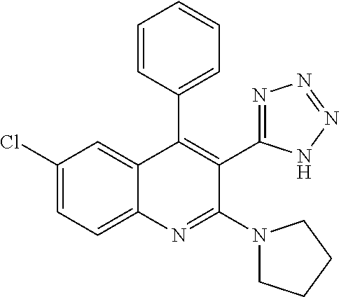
C1=CC(C2=C(C3=NN=NN3)C(N3CCCC3)=NC3=CC=C(Cl)C=C32)=CC=C1
